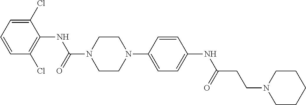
C1(Cl)=CC=CC(Cl)=C1NC(N1CCN(C2=CC=C(NC(CCN3CCCCC3)=O)C=C2)CC1)=O
